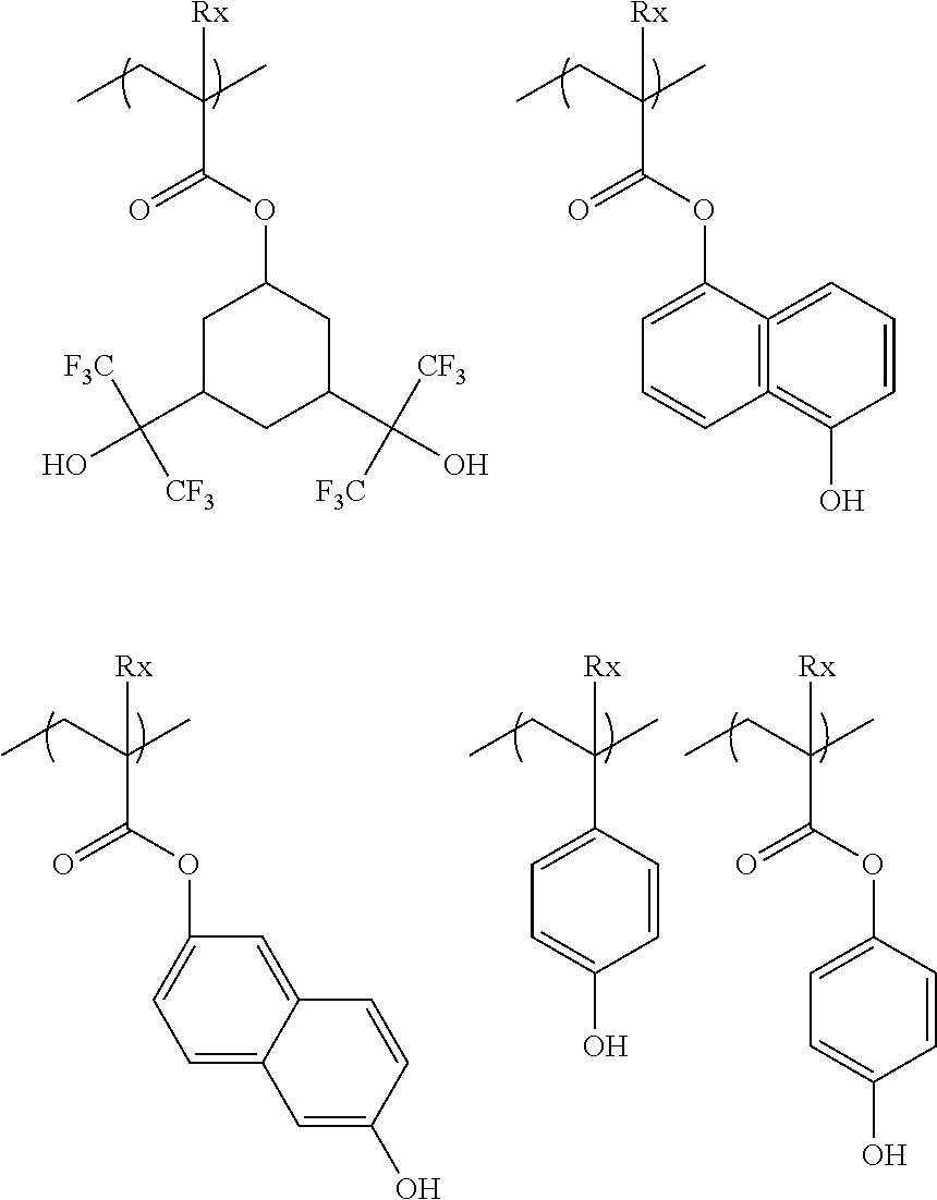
CCC(C)([Rx])C(=O)OC1CC(C(O)([F3C])[CF3])CC(C(O)([CF3])[F3C])C1.CCC(C)([Rx])C(=O)OC1=CC=CC2=C1=CC=CC=2O.CCC(C)([Rx])C(=O)OC1=CC=C(O)C=C1.CCC(C)([Rx])C1=CC=C(O)C=C1.CCC(C)([Rx])C(=O)OC1=CC=C2C(=C1)C=CC(O)=C2
